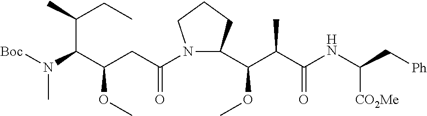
C1(C(C(C(NC(C[Ph])[CO2Me])=O)C)OC)CCCN1C(CC(C(N(C)[Boc])C(C)CC)OC)=O
